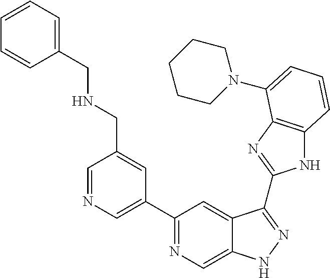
C1=NC=C(C2=NC=C3C(=C2)C(C2=NC4=C(N2)C=CC=C4N2CCCCC2)=NN3)C=C1CNCC1=CC=CC=C1
